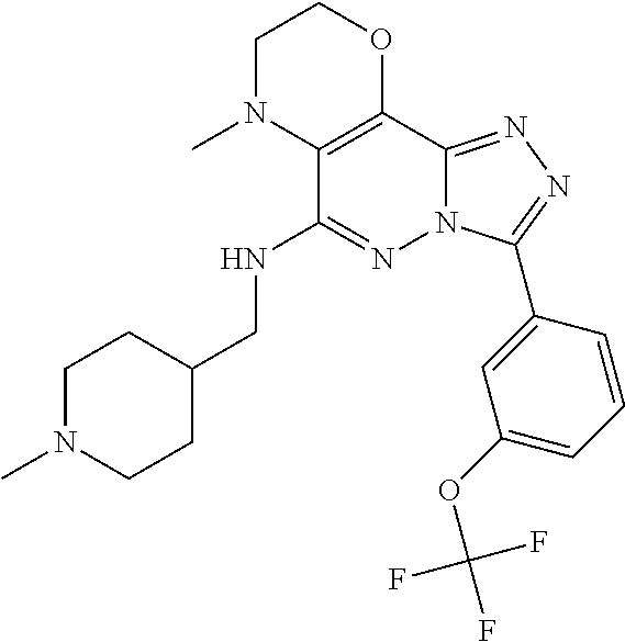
C1N(C)C2=C(OC1)C1=NN=C(C3=CC(OC(F)(F)F)=CC=C3)N1N=C2NCC1CCN(C)CC1
